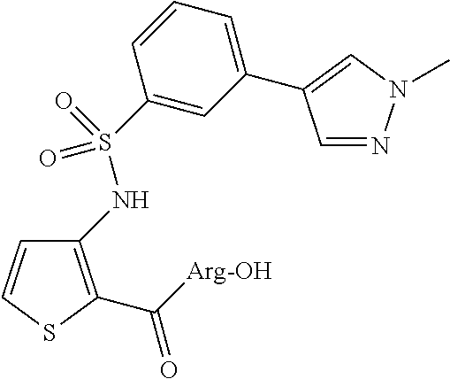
C1(NS(=O)(=O)C2=CC(C3=CN(C)N=C3)=CC=C2)=C(C(=O)[Arg-OH])SC=C1
